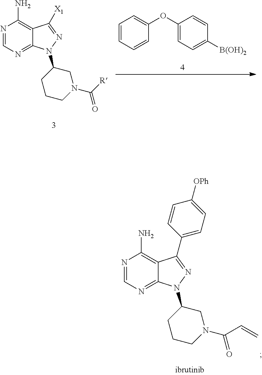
N1=CN=C2C(=C1N)C(C1=CC=C([OPh])C=C1)=NN2C1CCCN(C(=O)C=C)C1.N1=CN=C2C(=C1N)C([X1])=NN2C1CCCN(C([R])=O)C1.C1=CC=CC(OC2=CC=C([B(OH)2])C=C2)=C1
